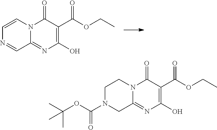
C1=CN2C(=NC(O)=C(C(=O)OCC)C2=O)C=N1.C1N(C(OC(C)(C)C)=O)CC2=NC(O)=C(C(=O)OCC)C(=O)N2C1
